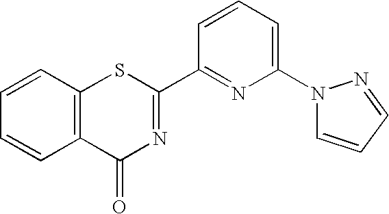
C1=CC2=C(C=C1)SC(C1=NC(N3C=CC=N3)=CC=C1)=NC2=O
